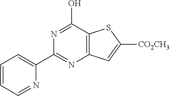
C1(C2=NC3=C(C(O)=N2)SC([CO2CH3])=C3)=CC=CC=N1
